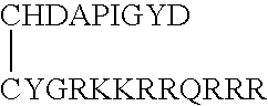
[CHDAPIGYD][CYGRKKRRQRRR]
